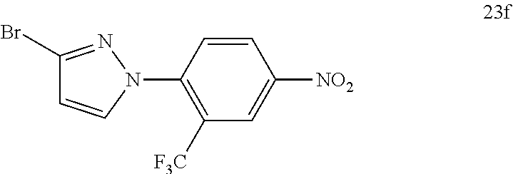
C1(Br)=NN(C2=C([F3C])C=C([NO2])C=C2)C=C1
